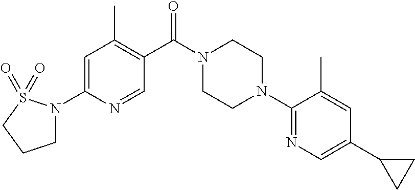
C1=C(N2CCCS2(=O)=O)N=CC(C(N2CCN(C3=NC=C(C4CC4)C=C3C)CC2)=O)=C1C
